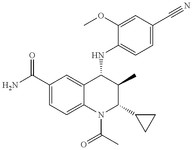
C1(C(=O)N)=CC=C2C(=C1)C(NC1=CC=C(C#N)C=C1OC)C(C)C(C1CC1)N2C(C)=O
